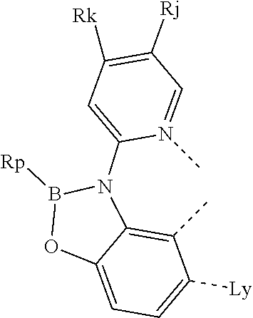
C1(N2C3=C(C)C([Ly])=CC=C3OB2[Rp])=CC([Rk])=C([Rj])C=N1C
